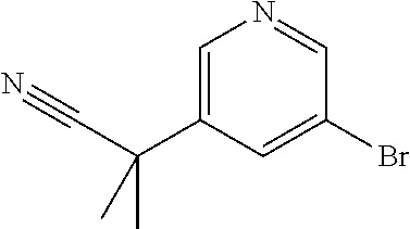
C1=C(C(C#N)(C)C)C=C(Br)C=N1
